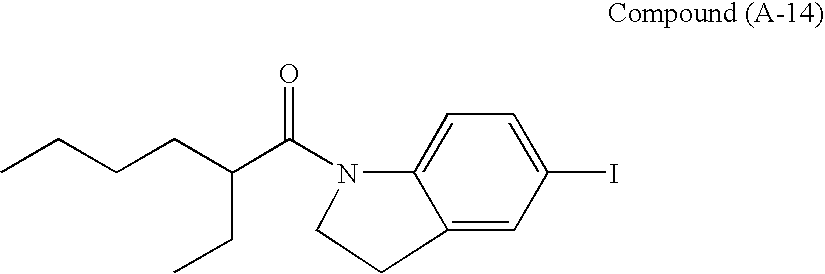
C(N1C2=CC=C(I)C=C2CC1)(C(CCCC)CC)=O
